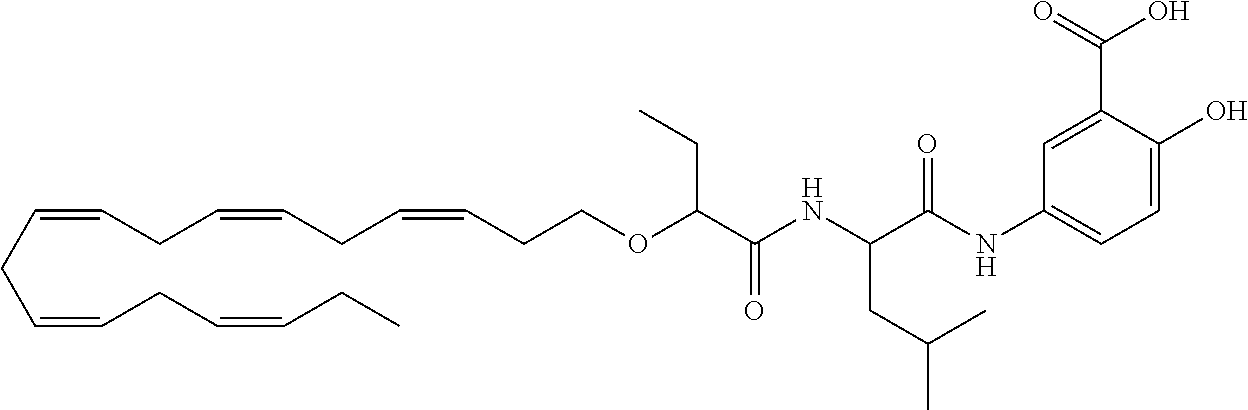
C(CC=CCC=CCCOC(C(NC(C(NC1=CC=C(O)C(C(O)=O)=C1)=O)CC(C)C)=O)CC)=CCC=CCC=CCC
